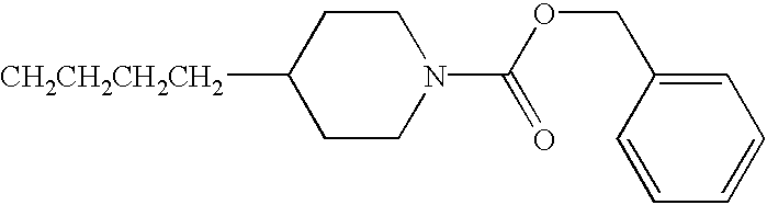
C1CN(C(OCC2=CC=CC=C2)=O)CCC1[CH2CH2CH2CH2]
